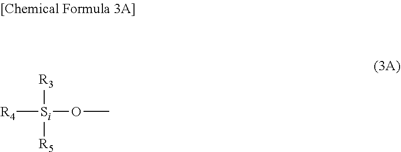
[R4][Si]([R3])([R5])OC
